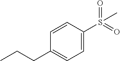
CCCC1=CC=C(S(=O)(=O)C)C=C1
